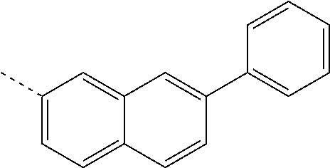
C1(C)=CC=C2C(=C1)C=C(C1=CC=CC=C1)C=C2
